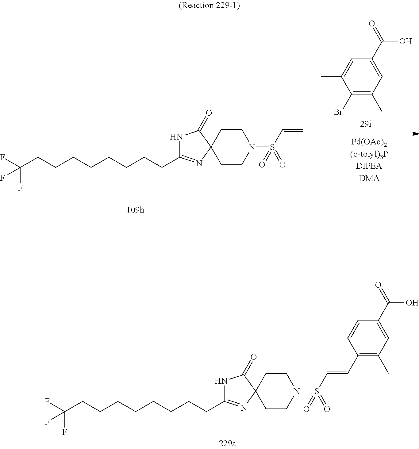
C(CCCCCCCCC1=NC2(C(=O)N1)CCN(S(C=C)(=O)=O)CC2)(F)(F)F.CC1=CC(C(O)=O)=CC(C)=C1Br.C(CCCCCCCCC1=NC2(C(=O)N1)CCN(S(C=CC1=C(C)C=C(C(O)=O)C=C1C)(=O)=O)CC2)(F)(F)F
